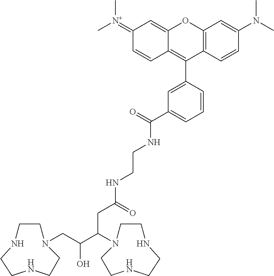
C12=C(C=CC(N(C)C)=C1)C(C1=CC(C(NCCNC(CC(C(CN3CCNCCNCC3)O)N3CCNCCNCC3)=O)=O)=CC=C1)=C1C(=CC(=[N+](C)C)C=C1)O2
